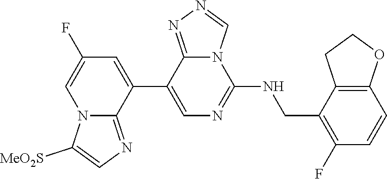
C1(C2=CC(F)=CN3C2=NC=C3[MeO2S])=CN=C(NCC2=C(F)C=CC3=C2CCO3)N2C1=NN=C2
